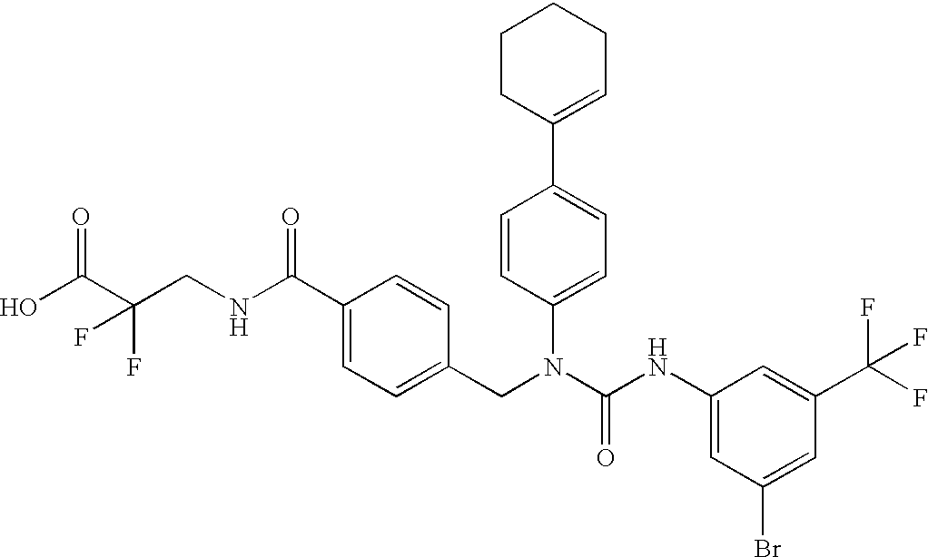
OC(C(CNC(C1=CC=C(CN(C(NC2=CC(Br)=CC(C(F)(F)F)=C2)=O)C2=CC=C(C3=CCCCC3)C=C2)C=C1)=O)(F)F)=O
